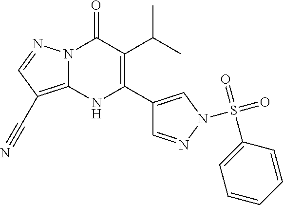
N12C(=C(C#N)C=N1)NC(C1=CN(S(=O)(=O)C3=CC=CC=C3)N=C1)=C(C(C)C)C2=O
